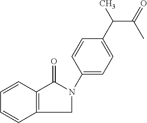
C1(N2CC3=C(C=CC=C3)C2=O)=CC=C(C(C(C)=O)C)C=C1
